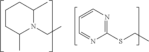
C1=CN=C(SCC)N=C1.C1CC(C)N(CC)C(C)C1
